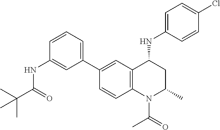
C1(NC2CC(C)N(C(C)=O)C3=C2C=C(C2=CC=CC(NC(C(C)(C)C)=O)=C2)C=C3)=CC=C(Cl)C=C1
